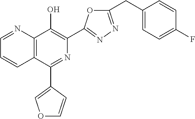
C1=NC2=C(C=C1)C(C1=COC=C1)=NC(C1=NN=C(CC3=CC=C(F)C=C3)O1)=C2O
